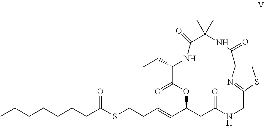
S(CCC=CC1CC(=O)NCC2=NC(=CS2)C(=O)NC(C)(C)C(=O)NC(C(C)C)C(=O)O1)C(CCCCCCC)=O
